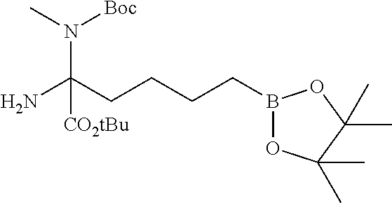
CN([Boc])C([CO2tBu])(N)CCCCB1OC(C)(C)C(C)(C)O1
